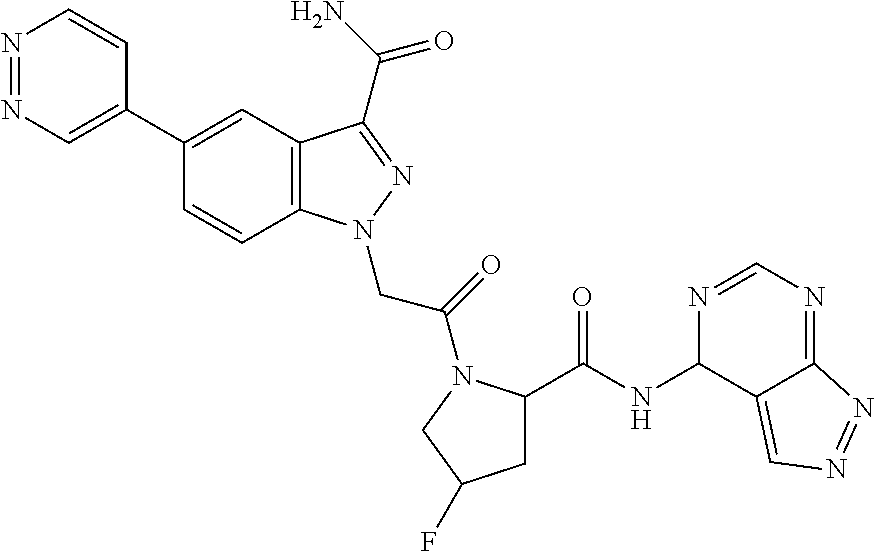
N1=NC=C(C2=CC3=C(C=C2)N(CC(=O)N2C(C(NC4C5=CN=NC5=NC=N4)=O)CC(F)C2)N=C3C(N)=O)C=C1
